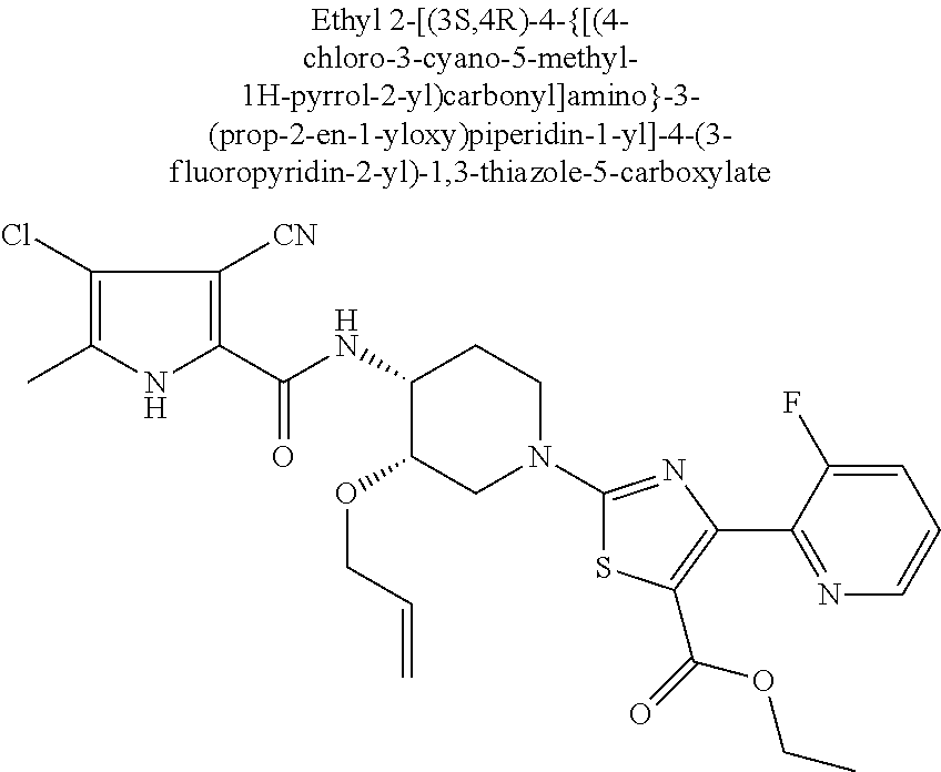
C(C=C)OC1C(NC(C2=C([CN])C(Cl)=C(C)N2)=O)CCN(C2=NC(C3=NC=CC=C3F)=C(C(=O)OCC)S2)C1
